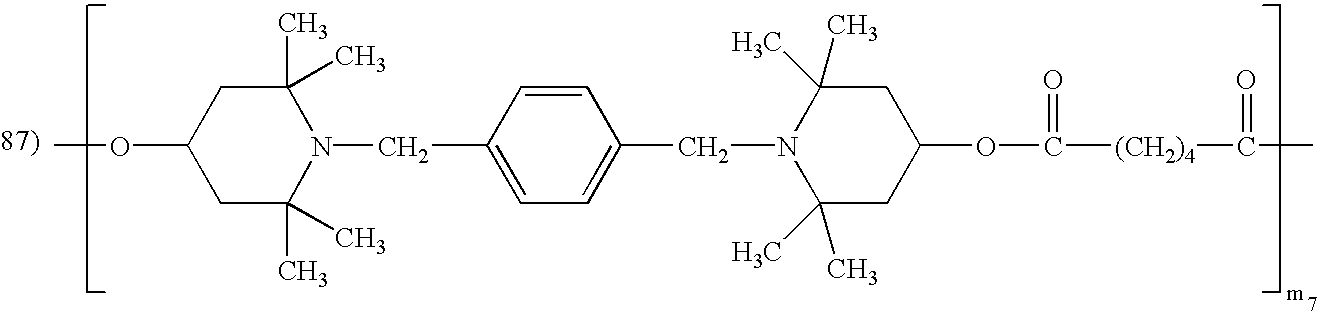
C(C1=CC=C(CN2C(C)(C)CC(OC([(CH2)4]C(C)=O)=O)CC2(C)C)C=C1)N1C(C)(C)CC(OC)CC1(C)C
